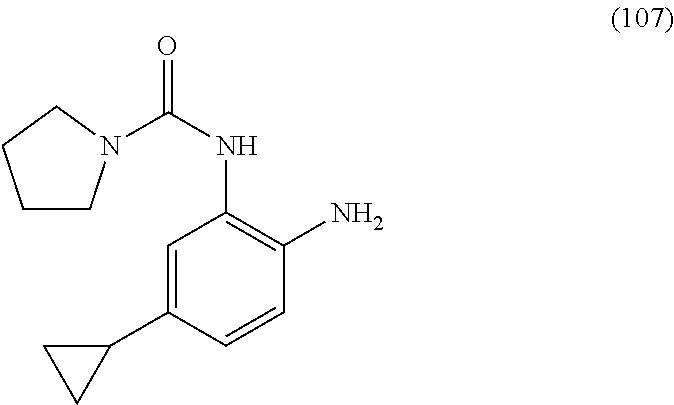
C1=C(C2CC2)C=CC(N)=C1NC(=O)N1CCCC1
